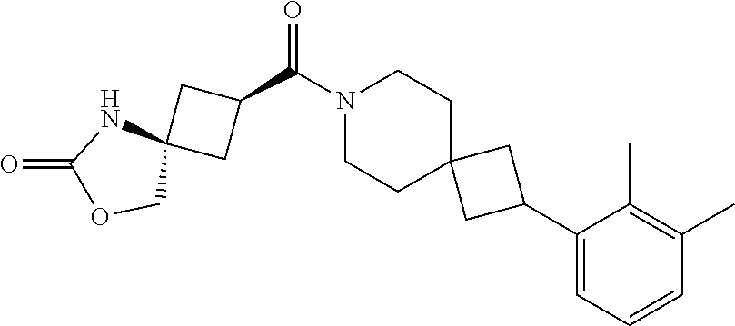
N1(C(C2CC3(C2)NC(=O)OC3)=O)CCC2(CC1)CC(C1=CC=CC(C)=C1C)C2
